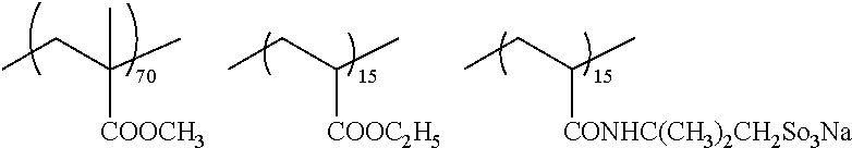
CCC(C)([COOCH3])C.CCC(C)[COOC2H5].CCC(C)[CONHC(CH3)2CH2So3Na]
